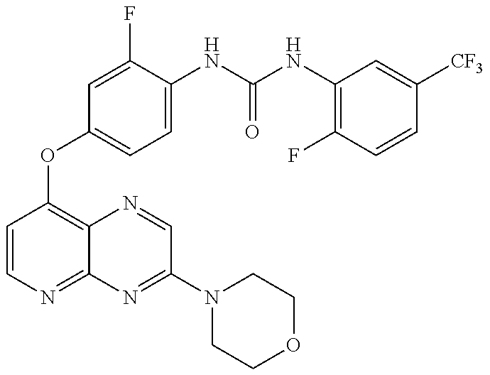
C1=CN=C2C(=C1OC1=CC=C(NC(=O)NC3=C(F)C=CC([CF3])=C3)C(F)=C1)N=CC(N1CCOCC1)=N2
